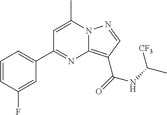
C1=C(C)N2C(=C(C(=O)NC(C)[CF3])C=N2)N=C1C1=CC=CC(F)=C1
